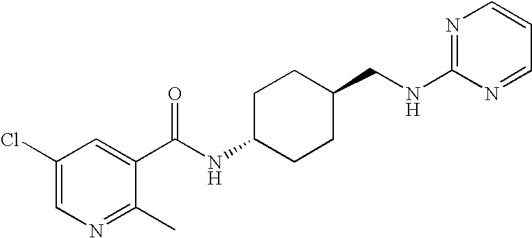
C1(Cl)=CN=C(C)C(C(NC2CCC(CNC3=NC=CC=N3)CC2)=O)=C1
